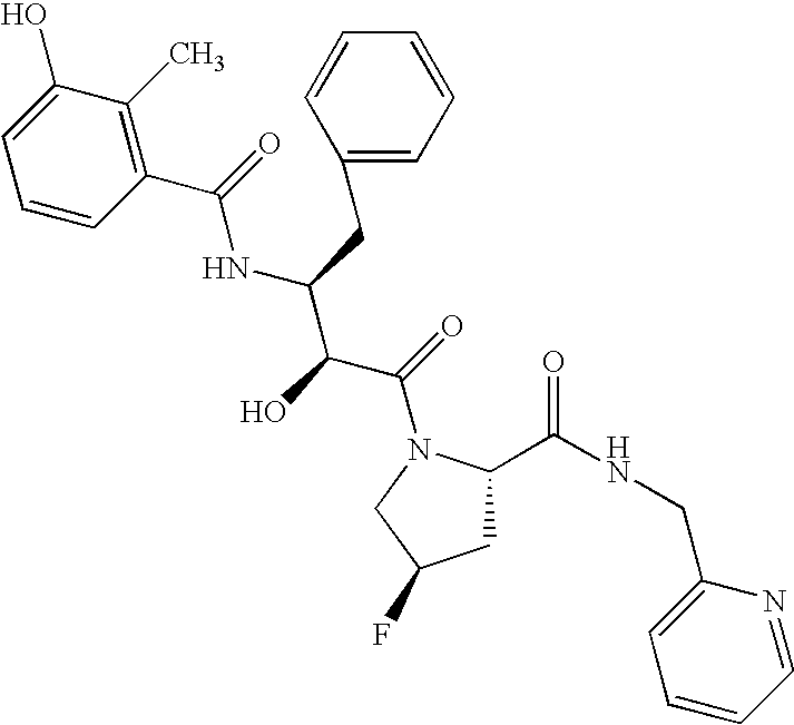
C1C(C(NCC2=CC=CC=N2)=O)N(C(=O)C(C(NC(=O)C2=C(C)C(O)=CC=C2)CC2=CC=CC=C2)O)CC1F
